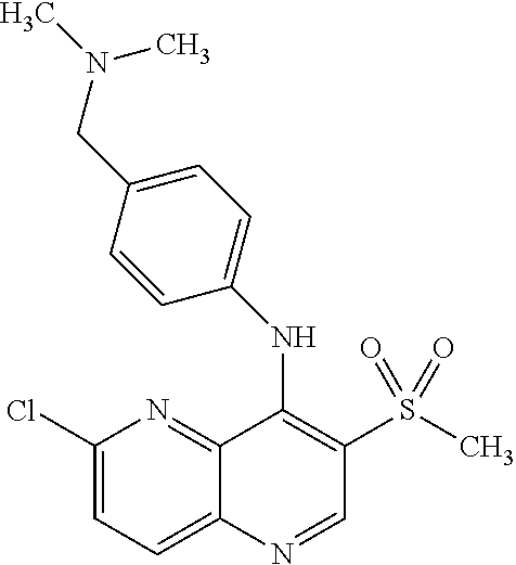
C1(Cl)=CC=C2C(=N1)C(NC1=CC=C(CN(C)C)C=C1)=C(S(=O)(C)=O)C=N2
